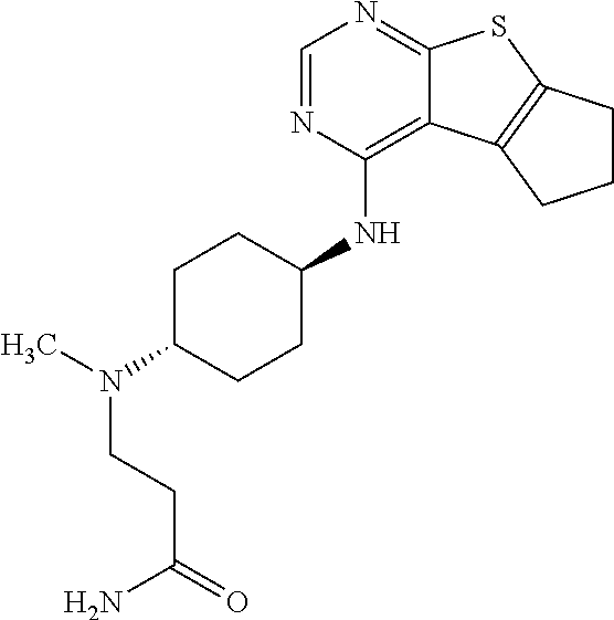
C1=NC(NC2CCC(N(C)CCC(=O)N)CC2)=C2C(=N1)SC1=C2CCC1
